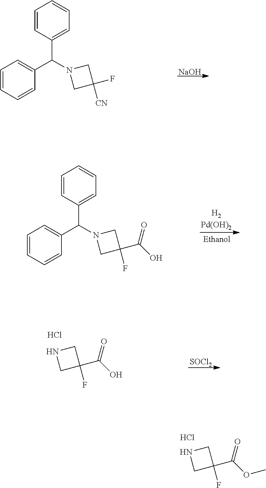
C1=CC(C(N2CC([CN])(F)C2)C2=CC=CC=C2)=CC=C1.[NaOH].N1CC(F)(C(OC)=O)C1.Cl.N1CC(F)(C(O)=O)C1.Cl.[SOCl2].C1=CC(C(N2CC(F)(C(O)=O)C2)C2=CC=CC=C2)=CC=C1
